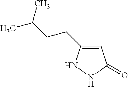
C1(CCC(C)C)=CC(=O)NN1
